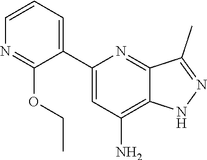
C1=C(C2=CC=CN=C2OCC)N=C2C(=C1N)NN=C2C
